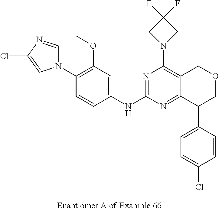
C1(OC)=C(N2C=NC(Cl)=C2)C=CC(NC2=NC(N3CC(F)(F)C3)=C3C(=N2)C(C2=CC=C(Cl)C=C2)COC3)=C1
